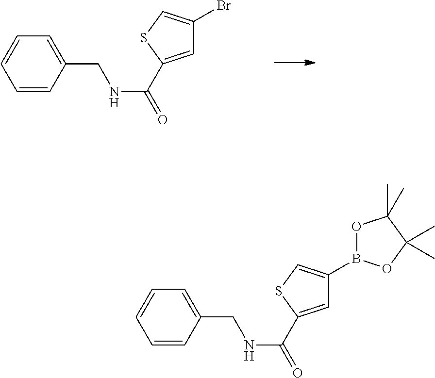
C1=C(C(=O)NCC2=CC=CC=C2)SC=C1Br.C1=C(C(=O)NCC2=CC=CC=C2)SC=C1B1OC(C)(C)C(C)(C)O1
